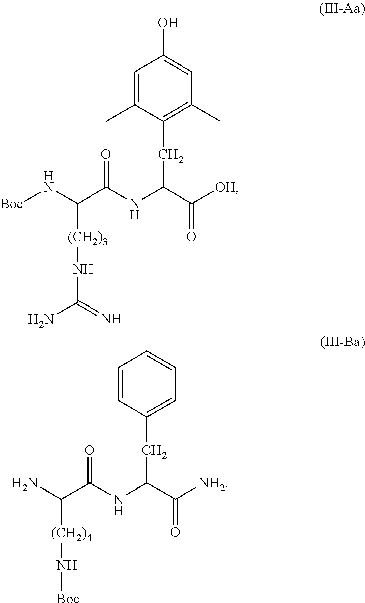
N(C(C([OH])=O)CC1=C(C)C=C(O)C=C1C)C(=O)C(N[Boc])[(CH2)3]NC(N)=N.N(C(C([NH2])=O)CC1=CC=CC=C1)C(=O)C(N)[(CH2)4]N[Boc]
